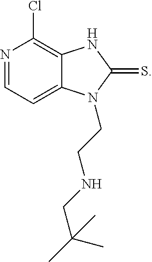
N1=CC=C2C(=C1Cl)NC(=S)N2CCNCC(C)(C)C
